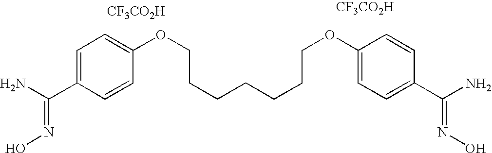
C1=C(C(N)=NO)C=CC(OCCCCCCCOC2=CC=C(C(=NO)N)C=C2)=C1.[CF3CO2H].[CF3CO2H]
